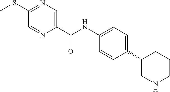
C1(C2=CC=C(NC(C3=CN=C(SC)C=N3)=O)C=C2)CNCCC1
